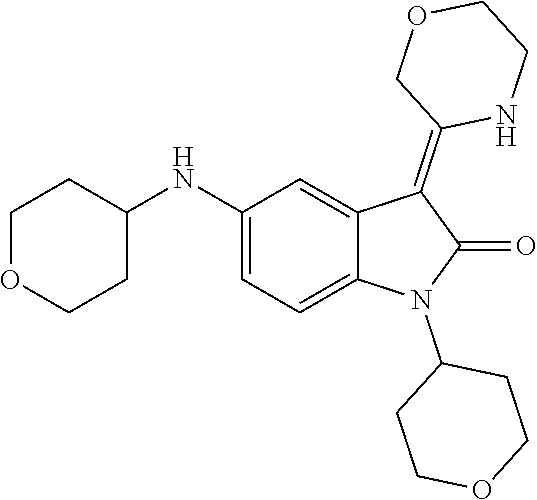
C1(NC2CCOCC2)=CC=C2C(=C1)C(=C1NCCOC1)C(=O)N2C1CCOCC1
